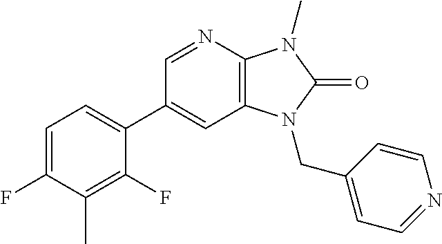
C1=C(F)C(C)=C(F)C(C2=CC3=C(N=C2)N(C)C(=O)N3CC2=CC=NC=C2)=C1
